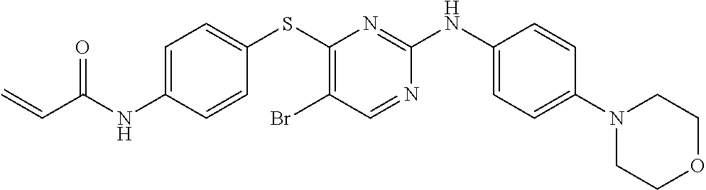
C1=C(NC(C=C)=O)C=CC(SC2=C(Br)C=NC(NC3=CC=C(N4CCOCC4)C=C3)=N2)=C1
